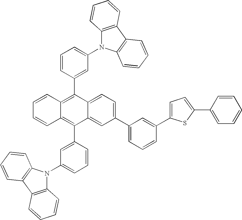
C1=CC2=C(C3=CC(N4C5=C(C6=C4C=CC=C6)C=CC=C5)=CC=C3)C3=CC=C(C4=CC=CC(C5=CC=C(C6=CC=CC=C6)S5)=C4)C=C3C(C3=CC(N4C5=C(C6=C4C=CC=C6)C=CC=C5)=CC=C3)=C2C=C1
